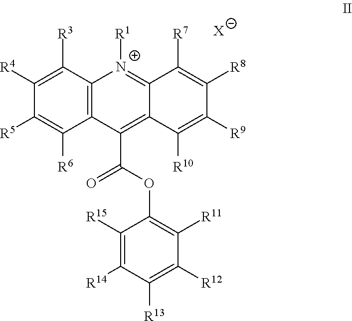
[X].C1([R5])=C([R6])C2=C(C([R3])=C1[R4])[N+]([R1])=C1C(=C2C(OC2=C([R11])C([R12])=C([R13])C([R14])=C2[R15])=O)C([R10])=C([R9])C([R8])=C1[R7]
